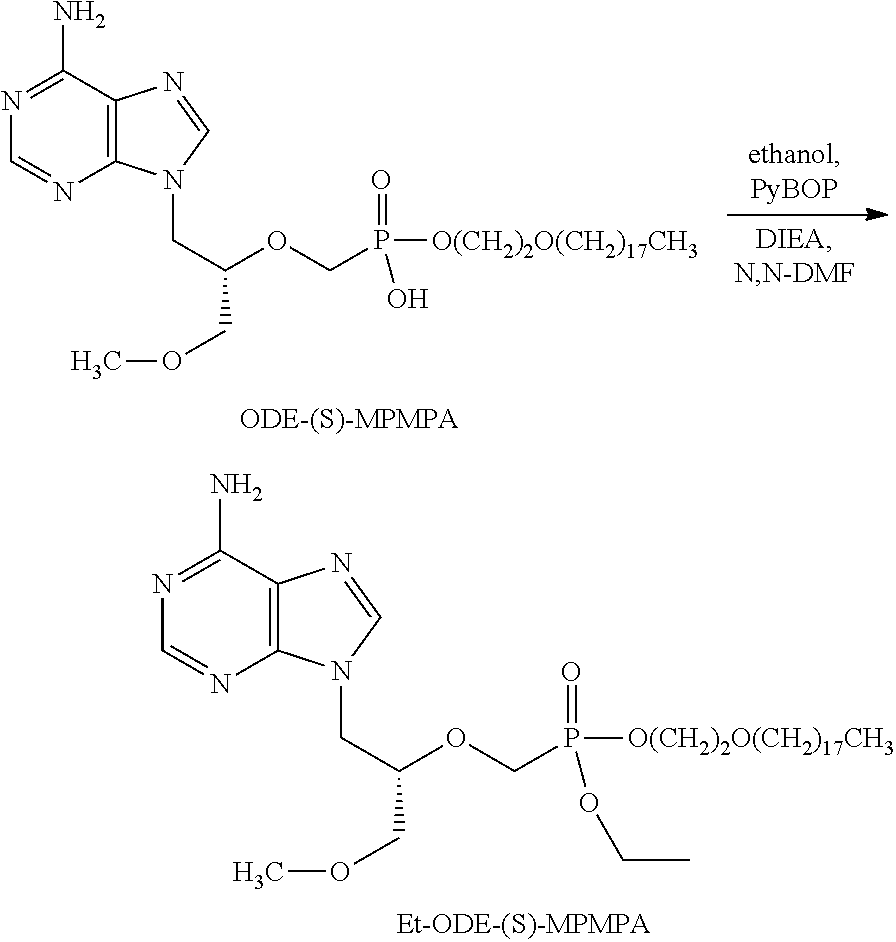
N1=C(N)C2=C(N=C1)N(CC(OCP(=O)([O(CH2)2O(CH2)17CH3])O)COC)C=N2.N1=C(N)C2=C(N=C1)N(CC(OCP(=O)([O(CH2)2O(CH2)17CH3])OCC)COC)C=N2
